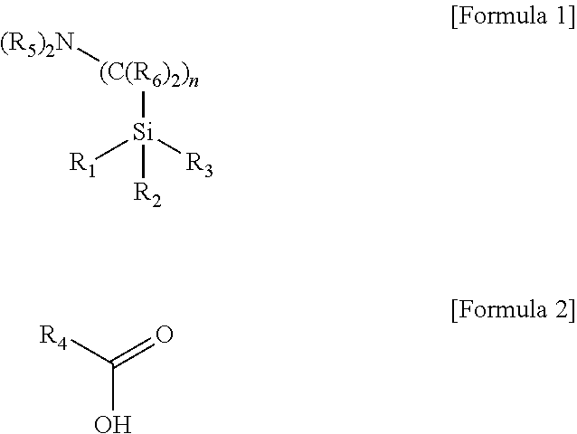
[(C(R6)2)n]([Si]([R3])([R1])[R2])[(R5)2N].OC([R4])=O
